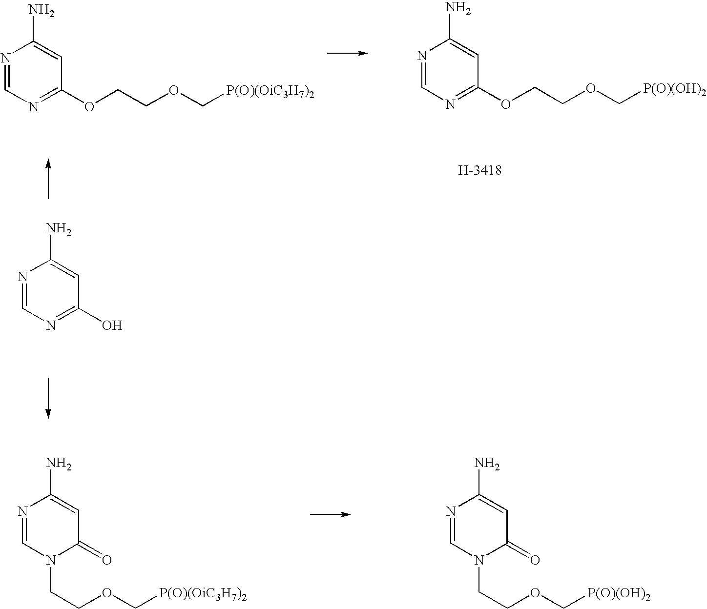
N1=CN=C(OCCOC[P(O)(OiC3H7)2])C=C1N.N1=CN=C(OCCOC[P(O)(OH)2])C=C1N.N1=CN=C(O)C=C1N.N1=CN(CCOC[P(O)(OiC3H7)2])C(=O)C=C1N.N1=CN(CCOC[P(O)(OH)2])C(=O)C=C1N
